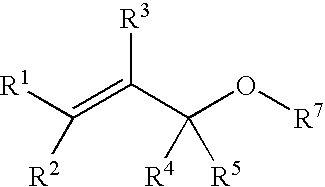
[R1]C(=C(C(O[R7])([R4])[R5])[R3])[R2]
